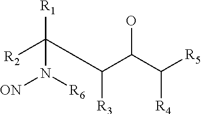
[R1]C(C(C(O)C([R4])[R5])[R3])([R2])N([ON])[R6]
